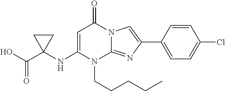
N(C1=CC(=O)N2C(=NC(C3=CC=C(Cl)C=C3)=C2)N1CCCCC)C1(C(O)=O)CC1
